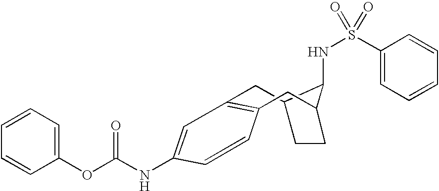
C1=CC(NC(OC2=CC=CC=C2)=O)=CC2=C1CC1C(NS(C3=CC=CC=C3)(=O)=O)C(C2)CC1
